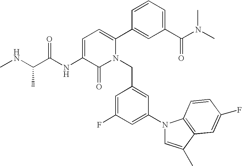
C1=C(NC(C(NC)C)=O)C(=O)N(CC2=CC(N3C=C(C)C4=C3C=CC(F)=C4)=CC(F)=C2)C(C2=CC(C(N(C)C)=O)=CC=C2)=C1
